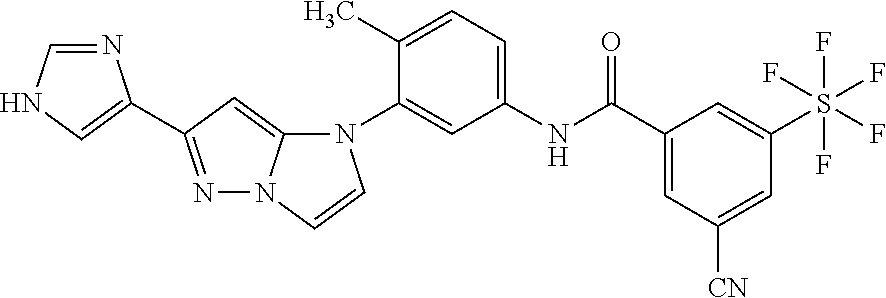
C1(N2C3=CC(C4=CNC=N4)=NN3C=C2)=CC(NC(C2=CC([CN])=CC(S(F)(F)(F)(F)F)=C2)=O)=CC=C1C
